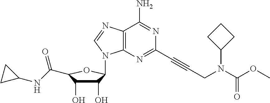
C12=C(N=CN1C1C(O)C(O)C(C(NC3CC3)=O)O1)C(N)=NC(C#CCN(C(OC)=O)C1CCC1)=N2
